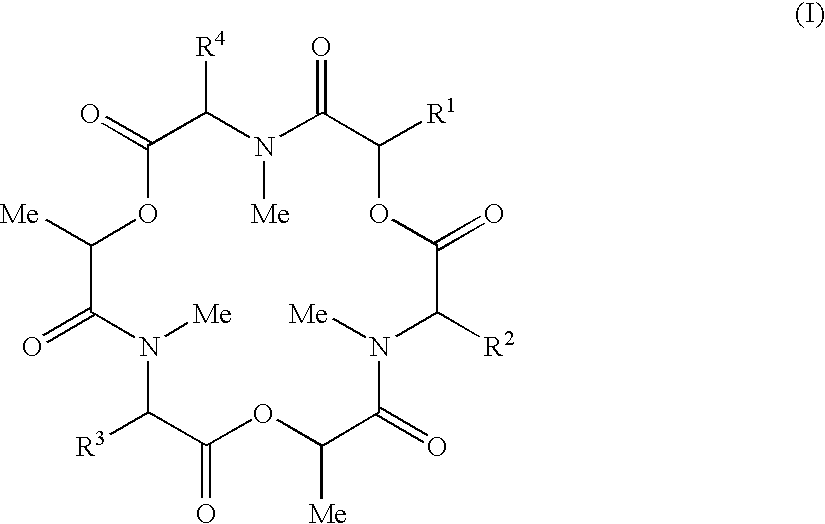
C1(=O)OC([Me])C(=O)N([Me])C([R3])C(=O)OC([Me])C(=O)N([Me])C([R2])C(=O)OC([R1])C(=O)N([Me])C1[R4]
